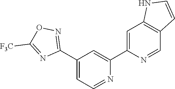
N1=CC=C(C2=NOC([F3C])=N2)C=C1C1=CC2=C(C=N1)C=CN2
